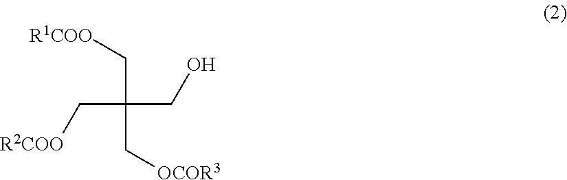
C(C(CO)(C[R1COO])C[OCOR3])[R2COO]
